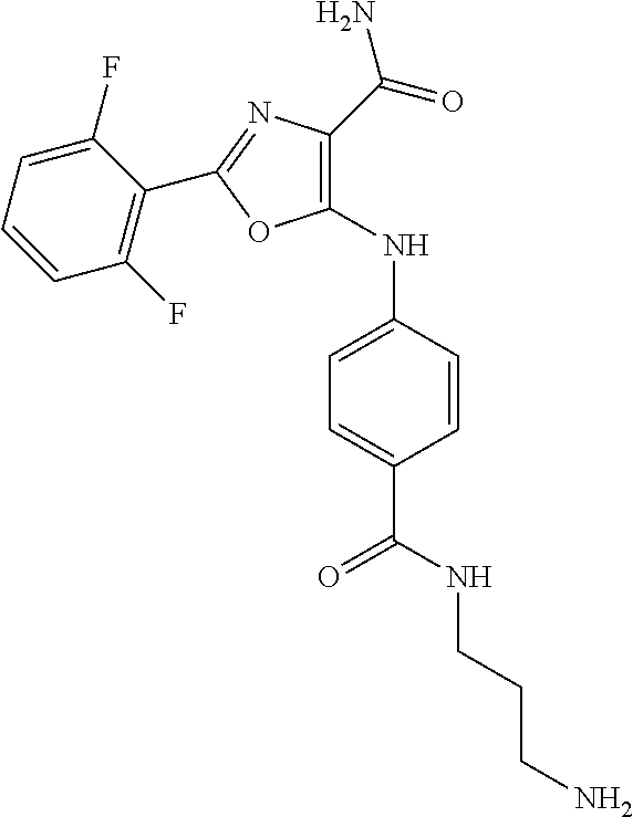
C1=C(NC2=C(C(=O)N)N=C(C3=C(F)C=CC=C3F)O2)C=CC(C(=O)NCCCN)=C1
